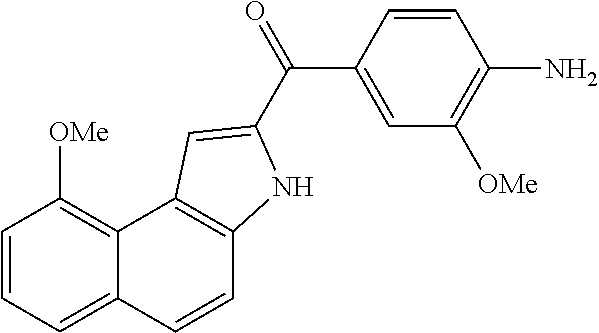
C1=CC2=CC=CC([OMe])=C2C2=C1NC(C(=O)C1=CC([OMe])=C(N)C=C1)=C2
